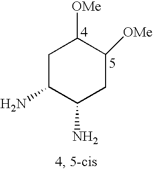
C1C(N)C(N)CC([OMe])C1[OMe]
